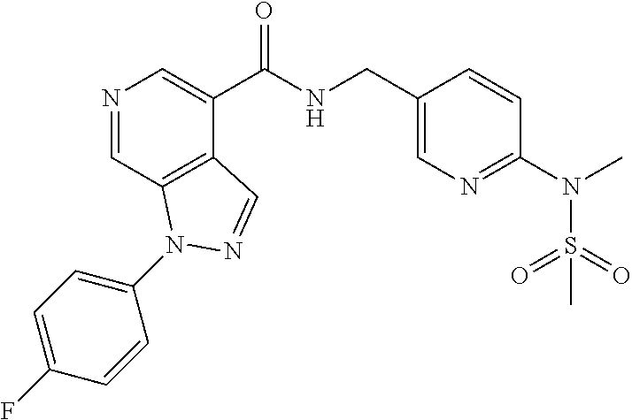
N1=CC2=C(C(C(NCC3=CN=C(N(S(C)(=O)=O)C)C=C3)=O)=C1)C=NN2C1=CC=C(F)C=C1
